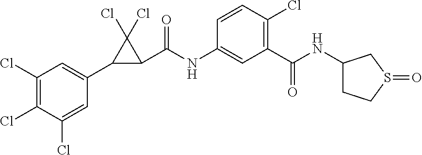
C1=C(Cl)C(Cl)=C(Cl)C=C1C1C(C(NC2=CC(C(NC3CCS(=O)C3)=O)=C(Cl)C=C2)=O)C1(Cl)Cl
